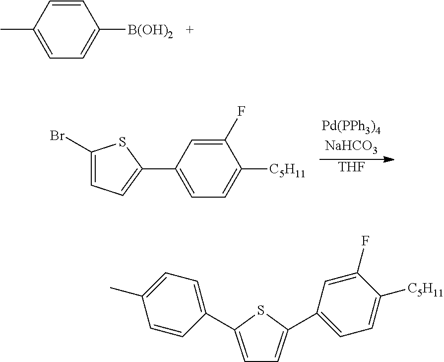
CC1=CC=C([B(OH)2])C=C1.[THF].C1(Br)=CC=C(C2=CC=C([C5H11])C(F)=C2)S1.C1=C(C2=CC=C(C)C=C2)SC(C2=CC=C([C5H11])C(F)=C2)=C1
